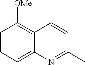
C1=CC=C2C(=C1[OMe])C=CC(C)=N2
